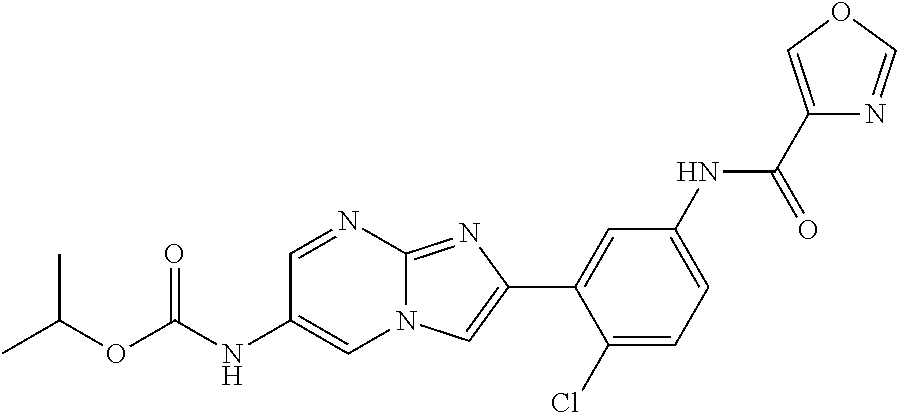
C1=NC2=NC(C3=CC(NC(C4=COC=N4)=O)=CC=C3Cl)=CN2C=C1NC(OC(C)C)=O
